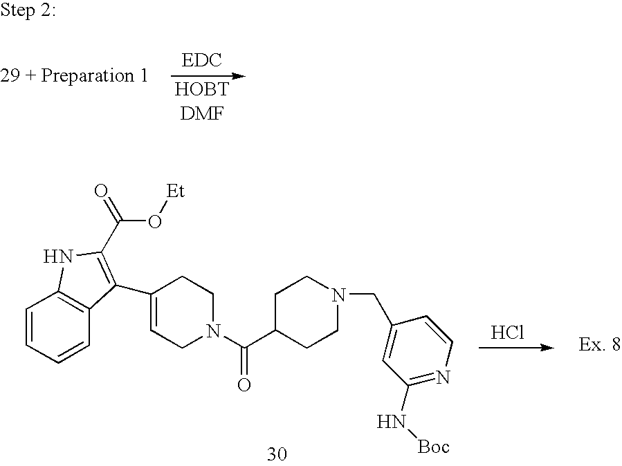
Cl.C1=CC=CC2=C1NC(C(O[Et])=O)=C2C1=CCN(C(C2CCN(CC3=CC(N[Boc])=NC=C3)CC2)=O)CC1
